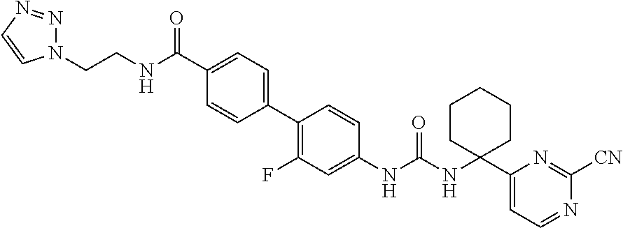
C1(F)=C(C2=CC=C(C(NCCN3N=NC=C3)=O)C=C2)C=CC(NC(NC2(C3=CC=NC([CN])=N3)CCCCC2)=O)=C1
